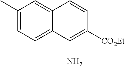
C1(C)=CC=C2C(=C1)C=CC([CO2Et])=C2N
